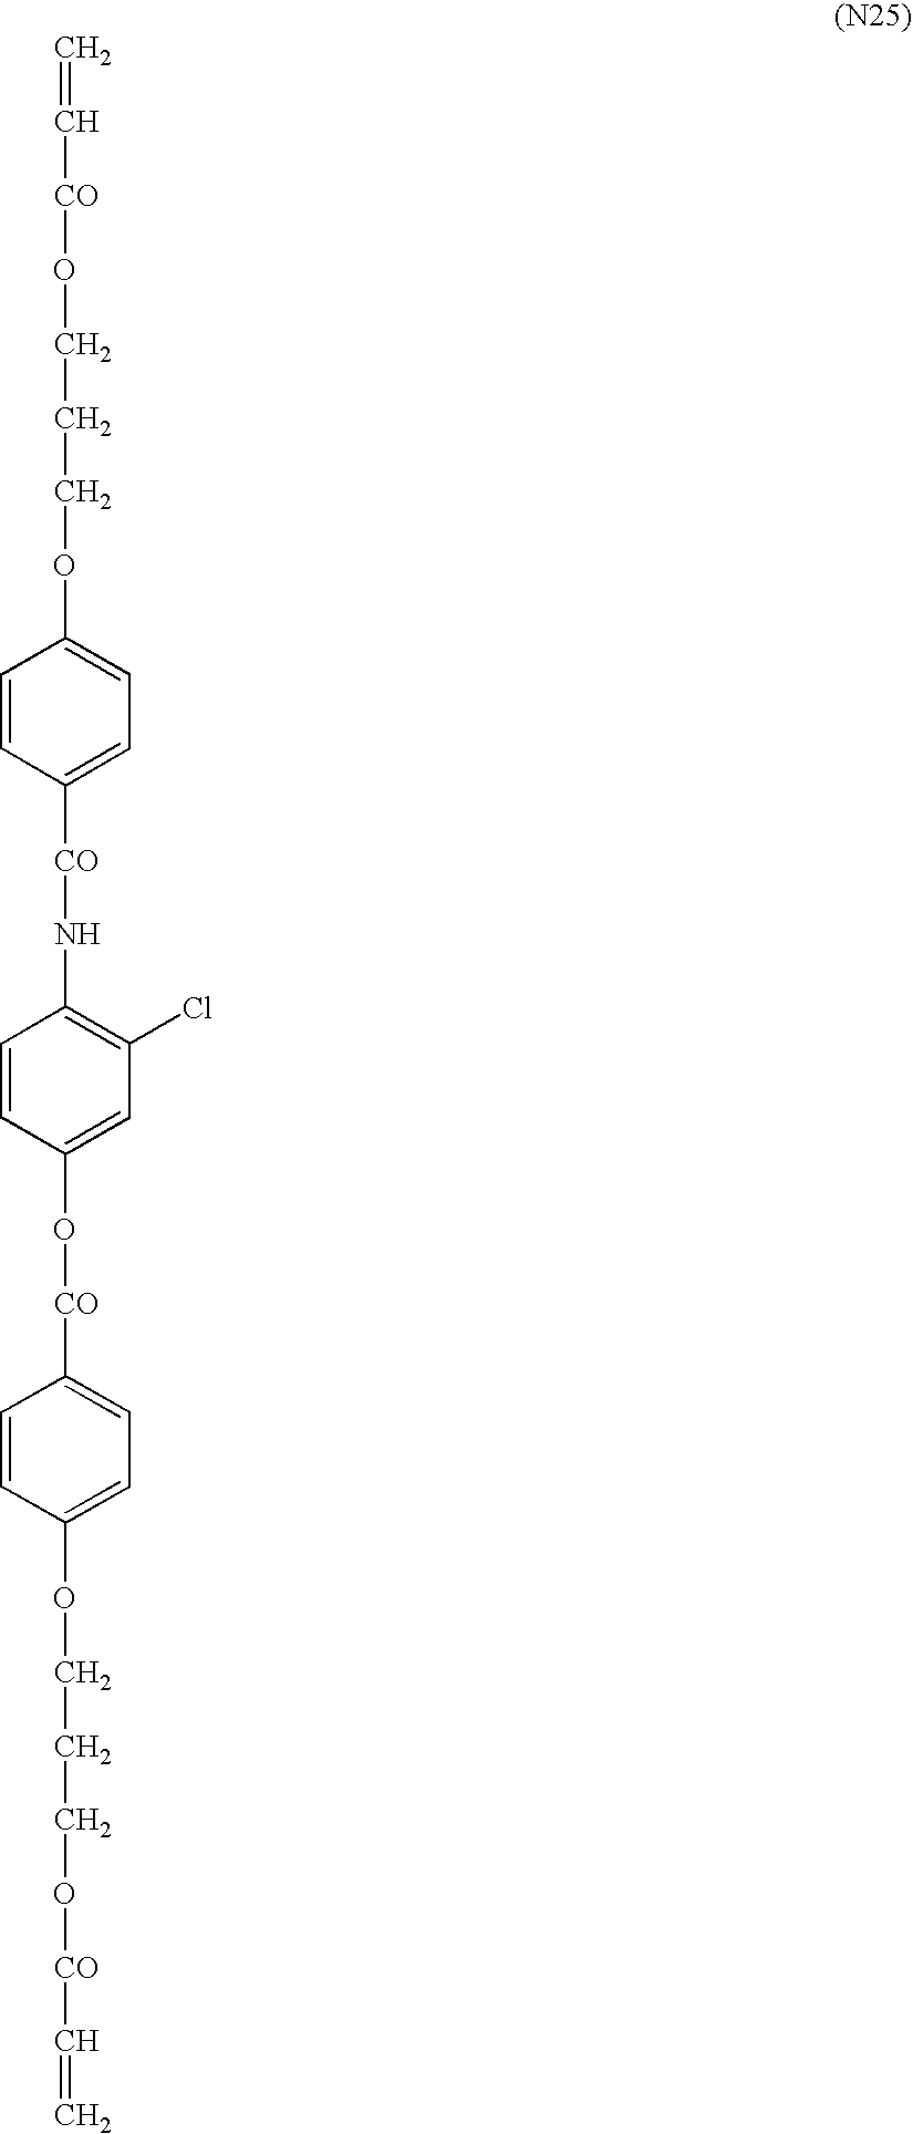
C(CCOC1=CC=C([CO]NC2=C(Cl)C=C(O[CO]C3=CC=C(OCCCO[CO]C=C)C=C3)C=C2)C=C1)O[CO]C=C
